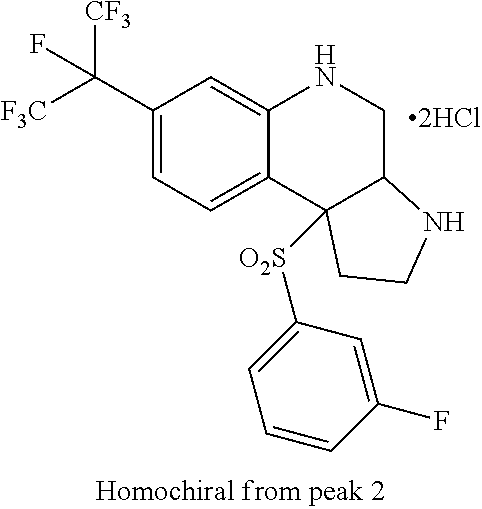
C1(C([F3C])([CF3])F)=CC=C2C(=C1)NCC1C2([O2S]C2=CC=CC(F)=C2)CCN1
